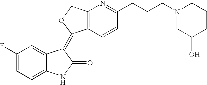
C1(F)=CC=C2C(=C1)C(=C1C3=C(CO1)N=C(CCCN1CC(O)CCC1)C=C3)C(=O)N2
